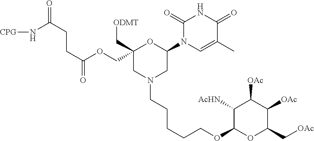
C1(COC(CCC(N[CPG])=O)=O)(C[ODMT])CN(CCCCCOC2OC(C[OAc])C([OAc])C([OAc])C2[AcHN])CC(N2C=C(C)C(=O)NC2=O)O1
